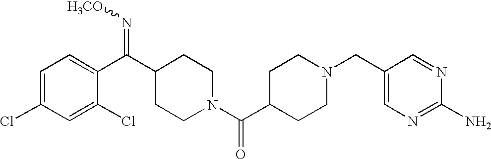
C1=C(Cl)C=C(Cl)C(C(C2CCN(C(C3CCN(CC4=CN=C(N)N=C4)CC3)=O)CC2)=N[H3CO])=C1
